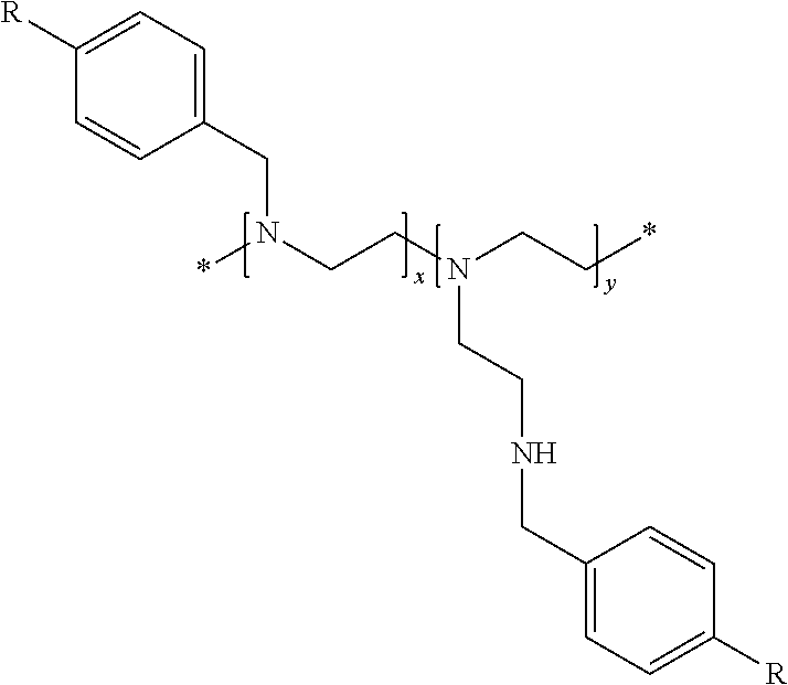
C1([R])=CC=C(CN(CCN(CC*)CCNCC2=CC=C([R])C=C2)*)C=C1
